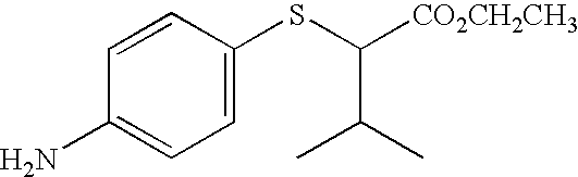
C1=CC(N)=CC=C1SC([CO2CH2CH3])C(C)C
